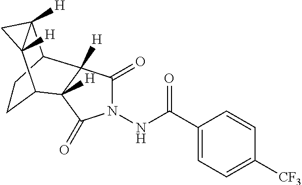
C1CC2C3([H])C([H])(C1C1([H])C2([H])C(=O)N(NC(C2=CC=C([CF3])C=C2)=O)C1=O)C3
